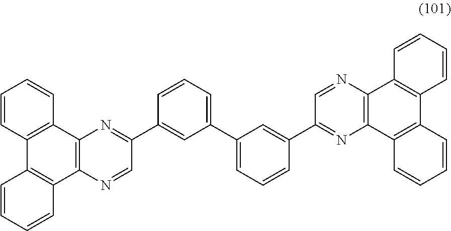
C1=CC2=C(C=C1)C1=C(C3=C2C=CC=C3)N=CC(C2=CC(C3=CC=CC(C4=NC5=C(N=C4)C4=C(C6=C5C=CC=C6)C=CC=C4)=C3)=CC=C2)=N1
